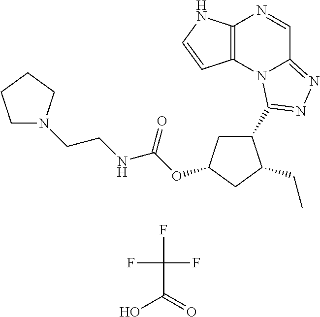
OC(=O)C(F)(F)F.C12=C(N3C(=NN=C3C3CC(OC(NCCN4CCCC4)=O)CC3CC)C=N1)C=CN2
